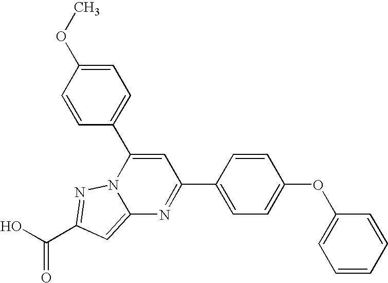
O=C(O)C1=NN2C(=C1)N=C(C1=CC=C(OC3=CC=CC=C3)C=C1)C=C2C1=CC=C(OC)C=C1
